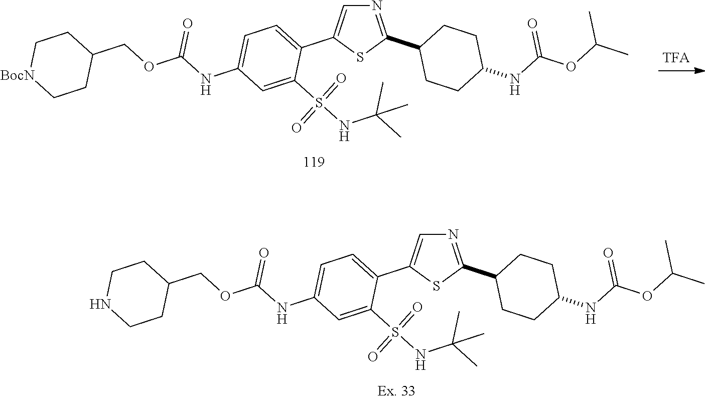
N1=C(C2CCC(NC(=O)OC(C)C)CC2)SC(C2=CC=C(NC(=O)OCC3CC[BocN]CC3)C=C2S(NC(C)(C)C)(=O)=O)=C1.N1=C(C2CCC(NC(=O)OC(C)C)CC2)SC(C2=CC=C(NC(=O)OCC3CCNCC3)C=C2S(NC(C)(C)C)(=O)=O)=C1
